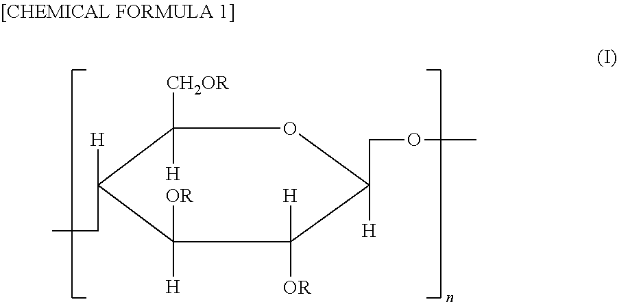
C1([H])([CH2OR])C([H])(CC)C([OR])([H])C([OR])([H])C([H])(COC)O1
